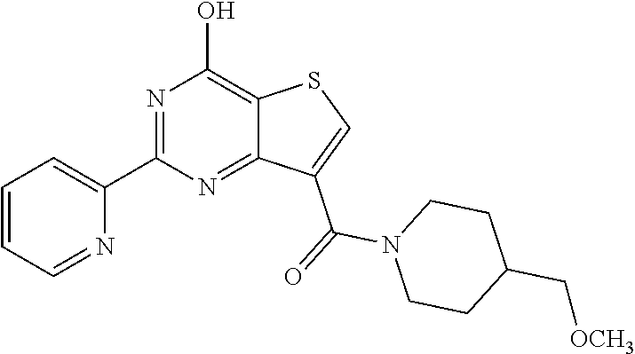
N1=C(C2=CC=CC=N2)N=C2C(=C1O)SC=C2C(=O)N1CCC(C[OCH3])CC1
